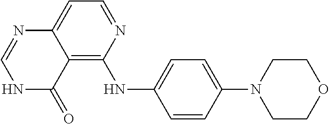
C12=C(NC3=CC=C(N4CCOCC4)C=C3)N=CC=C1N=CNC2=O
